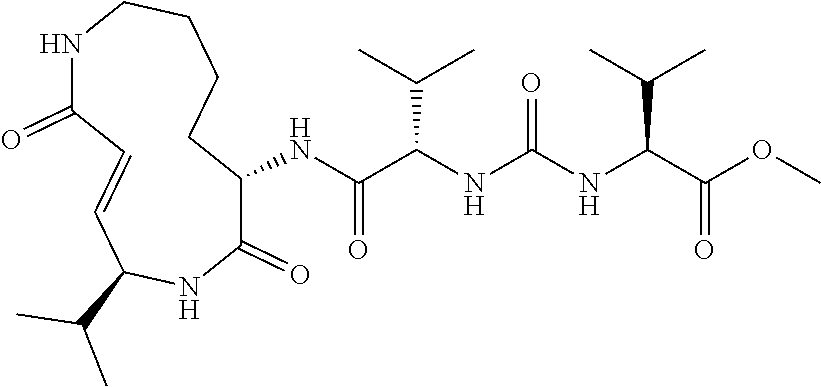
C1(=O)C(NC(C(NC(NC(C(OC)=O)C(C)C)=O)C(C)C)=O)CCCCNC(=O)C=CC(C(C)C)N1
